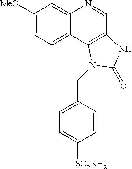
C1([MeO])=CC=C2C(=C1)N=CC1=C2N(CC2=CC=C([SO2NH2])C=C2)C(=O)N1
